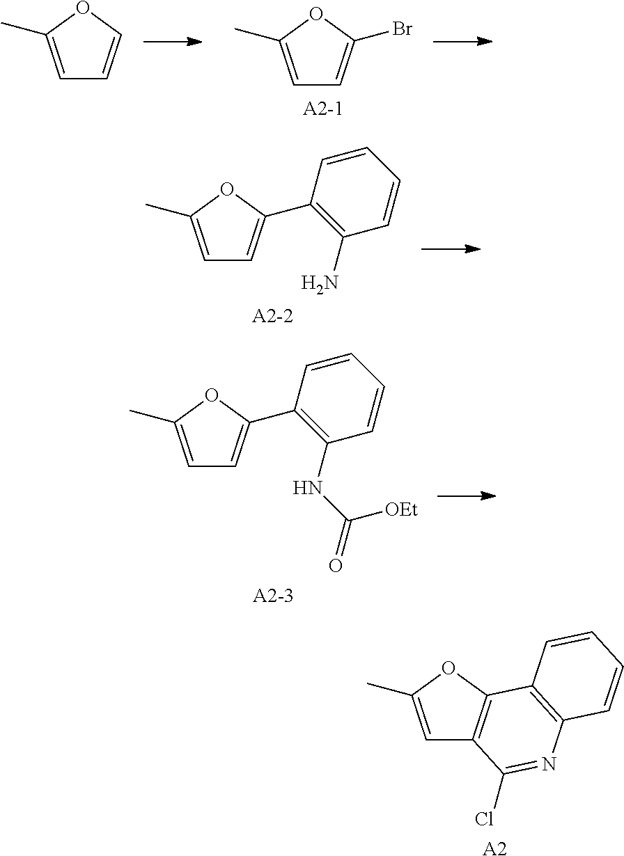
C1=COC(C)=C1.C1=C(C)OC(Br)=C1.C1=C(C)OC(C2=C(N)C=CC=C2)=C1.C1=C(C)OC(C2=C(NC(=O)[OEt])C=CC=C2)=C1.C1=C(C)OC2=C1C(Cl)=NC1=C2C=CC=C1.[A2]
